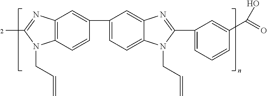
C12=C(C=CC(C3=CC=C4C(=C3)N=C(C3=CC=CC(C(=O)O)=C3)N4CC=C)=C1)N(CC=C)C(C)=N2
